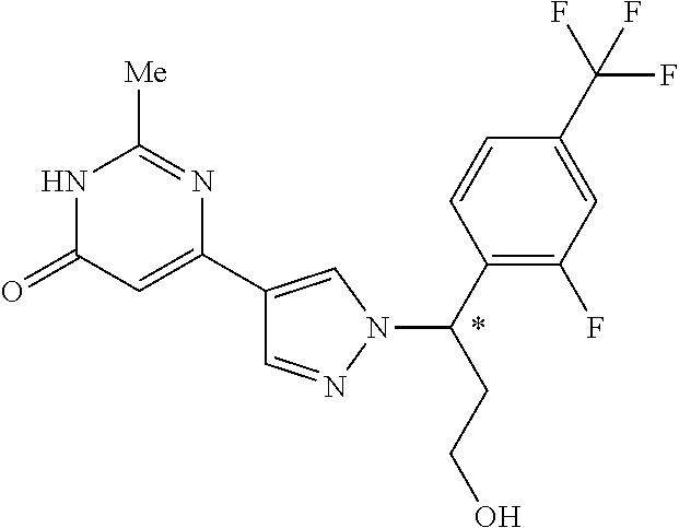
C1=NN(C(C2=C(F)C=C(C(F)(F)F)C=C2)CCO)C=C1C1=CC(=O)NC([Me])=N1
